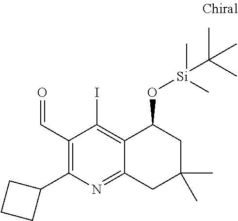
C1(C=O)=C(C2CCC2)N=C2C(=C1I)C(O[Si](C)(C)C(C)(C)C)CC(C)(C)C2
